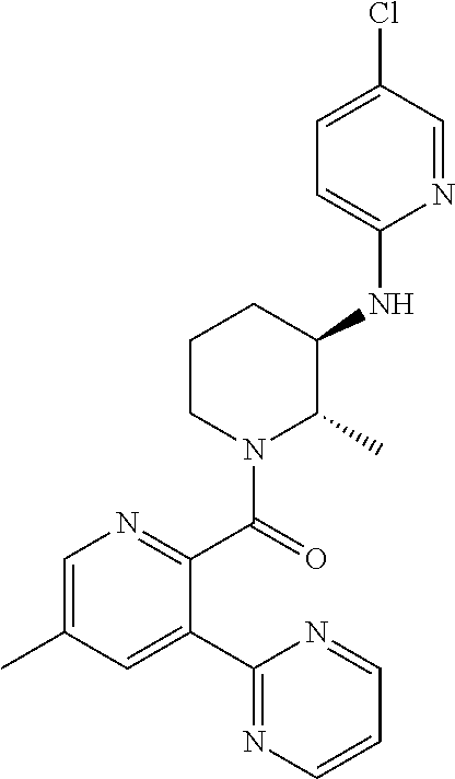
C1(C2=CC(C)=CN=C2C(=O)N2C(C)C(NC3=CC=C(Cl)C=N3)CCC2)=NC=CC=N1
